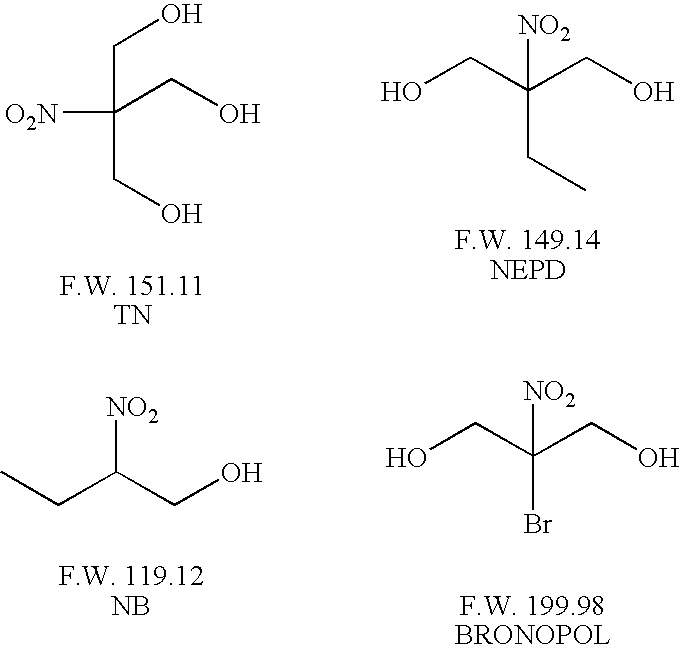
[O2N]C(CO)(CO)CO.OCC(CO)([NO2])CC.OCC(CO)([NO2])Br.CCC(CO)[NO2]
